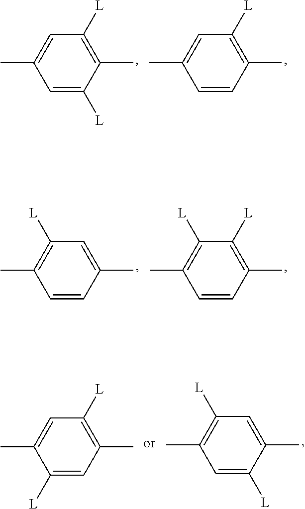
C1([L])=C(C)C([L])=CC(C)=C1.C1([L])=C(C)C=CC(C)=C1.C1=C(C)C=CC(C)=C1[L].C1([L])=C(C)C=CC(C)=C1[L].C1([L])=C(C)C=C([L])C(C)=C1.C1=C(C)C([L])=CC(C)=C1[L]
